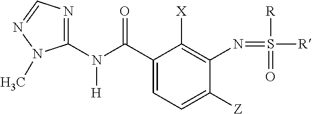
C1(N(C(C2=CC=C([Z])C(N=S([R])([R])=O)=C2[X])=O)[H])=NC=NN1C
